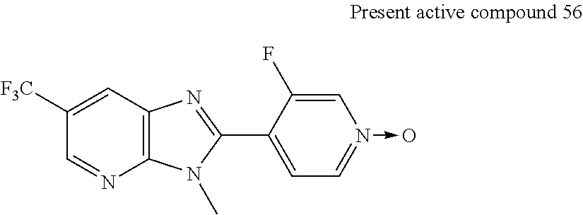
C1=C([F3C])C=NC2=C1N=C(C1=CC=N(->O)C=C1F)N2C
